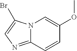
C12=NC=C(Br)N1C=C(OC)C=C2
